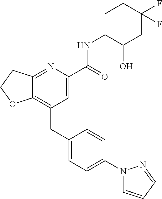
C12=C(CC3=CC=C(N4C=CC=N4)C=C3)C=C(C(NC3C(O)CC(F)(F)CC3)=O)N=C1CCO2
